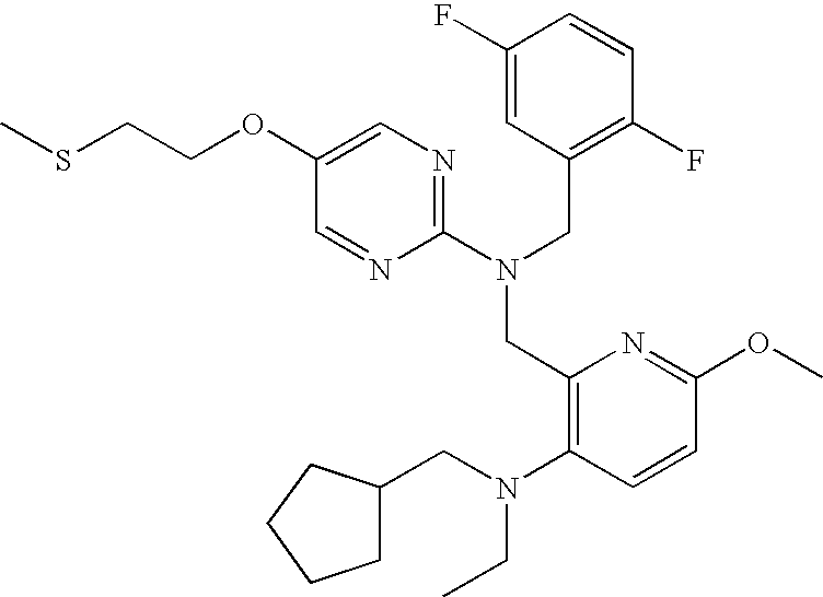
C1(OCCSC)=CN=C(N(CC2=C(F)C=CC(F)=C2)CC2=C(N(CC3CCCC3)CC)C=CC(OC)=N2)N=C1
